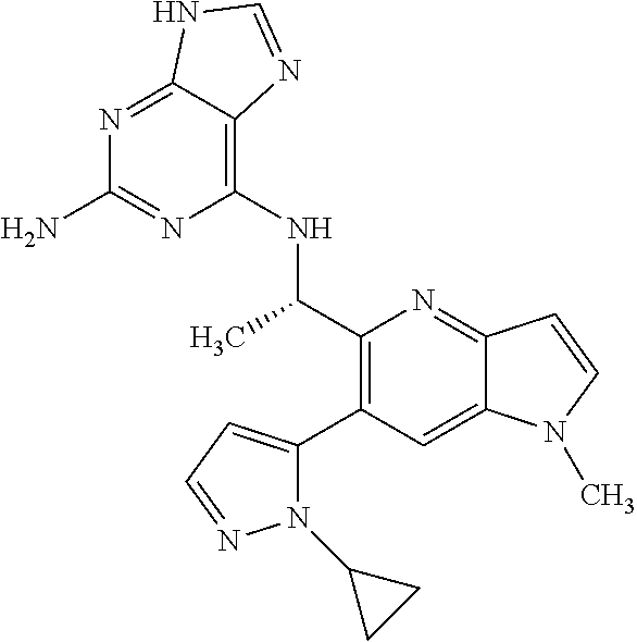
N1=C2C(=C(NC(C3=C(C4=CC=NN4C4CC4)C=C4C(=N3)C=CN4C)C)N=C1N)N=CN2
